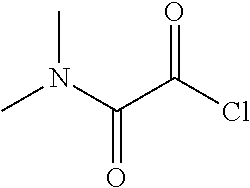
CN(C(C(Cl)=O)=O)C
